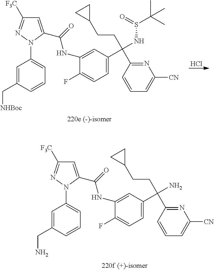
C1=C(C(=O)NC2=CC(C(N)(CCC3CC3)C3=NC([CN])=CC=C3)=CC=C2F)N(C2=CC=CC(CN)=C2)N=C1[F3C].Cl.C1=C(C(=O)NC2=CC(C(NS(C(C)(C)C)=O)(CCC3CC3)C3=NC([CN])=CC=C3)=CC=C2F)N(C2=CC=CC(C[NHBoc])=C2)N=C1[F3C]
